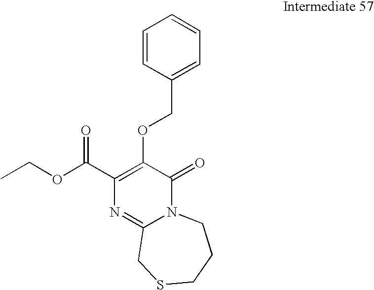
O(C1=C(C(OCC)=O)N=C2N(C1=O)CCCSC2)CC1=CC=CC=C1
